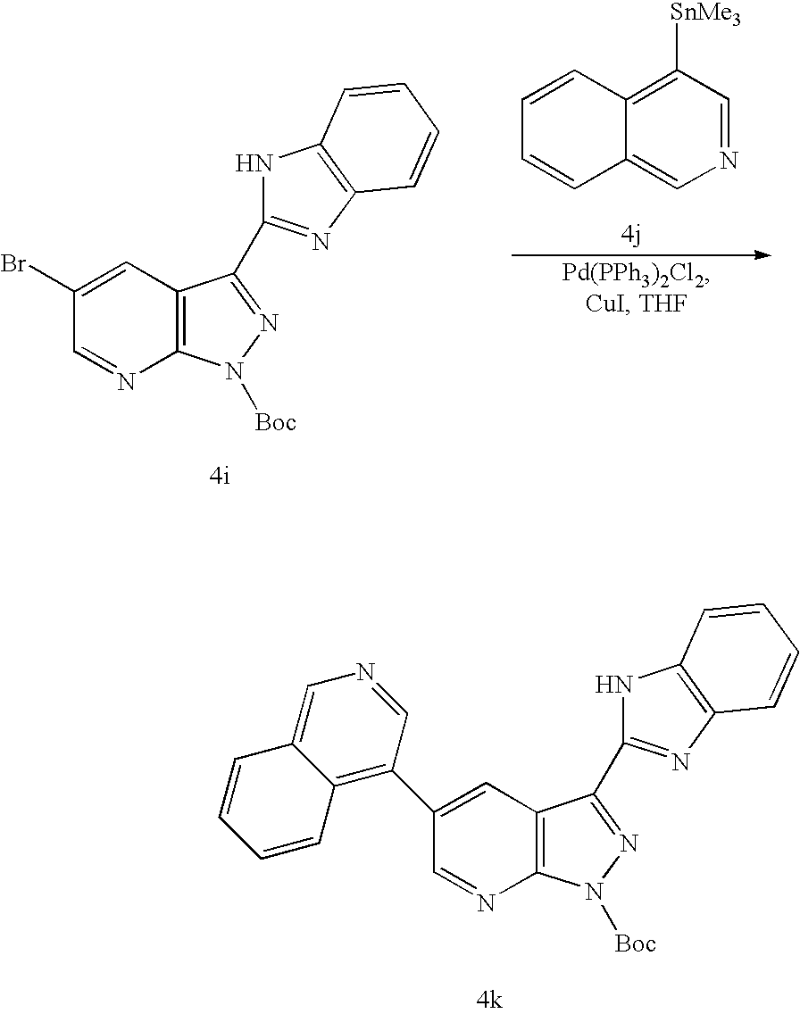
C12=C(C=C(Br)C=N1)C(C1=NC3=C(N1)C=CC=C3)=NN2[Boc].N1=CC([SnMe3])=C2C(=C1)C=CC=C2.C12=C(C=C(C3=C4C(=CN=C3)C=CC=C4)C=N1)C(C1=NC3=C(N1)C=CC=C3)=NN2[Boc]
